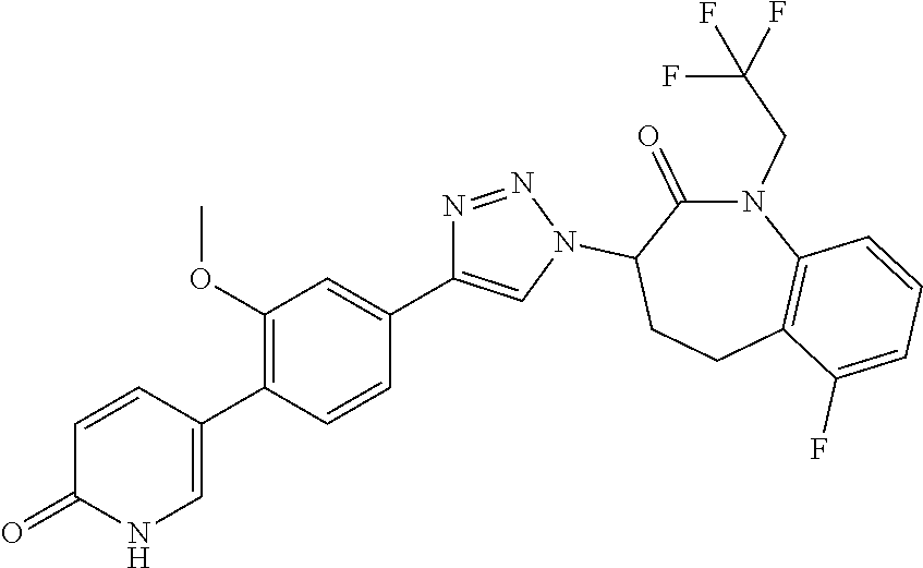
C1(C2=CNC(=O)C=C2)=C(OC)C=C(C2=CN(C3C(=O)N(CC(F)(F)F)C4=C(CC3)C(F)=CC=C4)N=N2)C=C1
